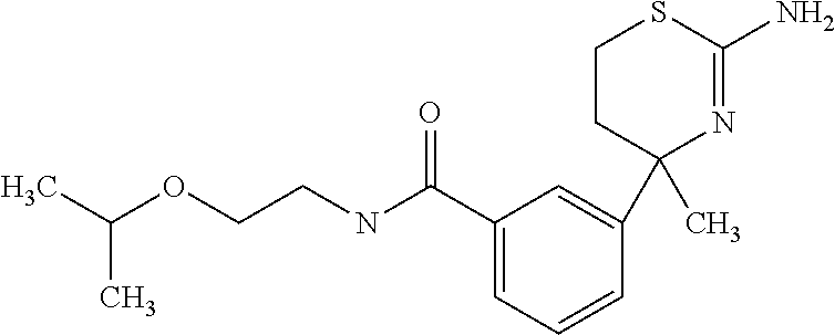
CC(OCCNC(C1=CC=CC(C2(C)N=C(N)SCC2)=C1)=O)C
